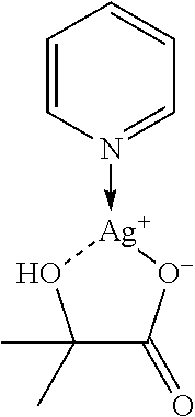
C1=CN(->[Ag]2[O-]C(=O)C(C)(C)O2)=CC=C1
